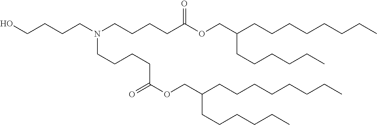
C(N(CCCCC(OCC(CCCCCCCC)CCCCCC)=O)CCCCC(OCC(CCCCCCCC)CCCCCC)=O)CCCO
